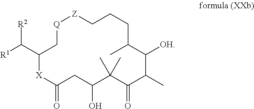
[Q]1CC(C([R1])[R2])[X]C(=O)CC(O)C(C)(C)C(=O)C(C)C([OH])C(C)CCC[Z]1
